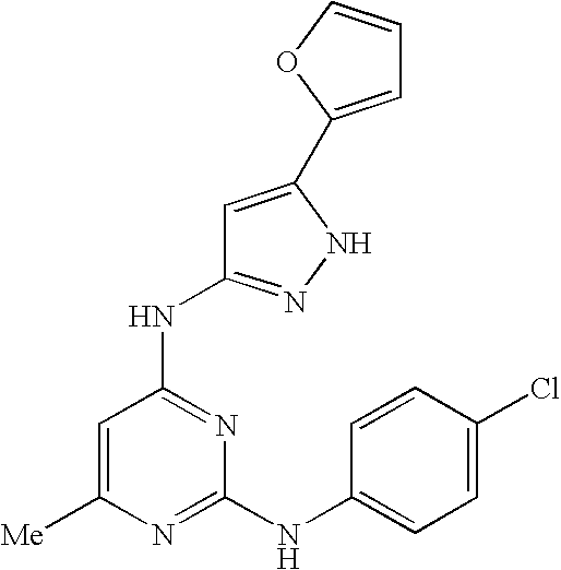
N(C1=NC(NC2=CC=C(Cl)C=C2)=NC([Me])=C1)C1=NNC(C2=CC=CO2)=C1
